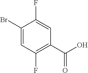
C1(Br)=CC(F)=C(C(O)=O)C=C1F
